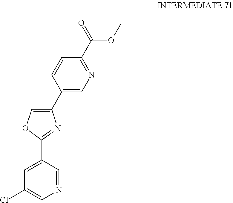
C1(C2=CN=C(C(=O)OC)C=C2)=COC(C2=CC(Cl)=CN=C2)=N1
